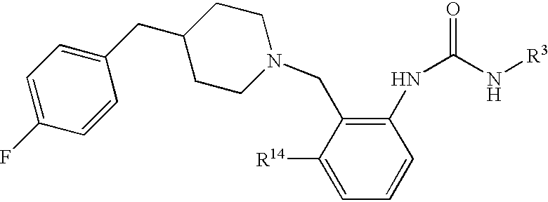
C1([R14])=CC=CC(NC(=O)N[R3])=C1CN1CCC(CC2=CC=C(F)C=C2)CC1
